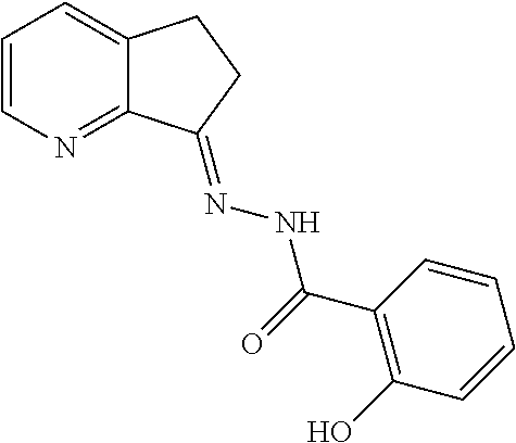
C1=CN=C2C(=C1)CCC2=NNC(=O)C1=C(O)C=CC=C1
